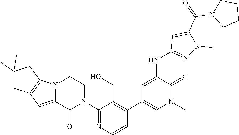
C1(N2CCN3C(=CC4=C3CC(C)(C)C4)C2=O)=NC=CC(C2=CN(C)C(=O)C(NC3=NN(C)C(C(=O)N4CCCC4)=C3)=C2)=C1CO
